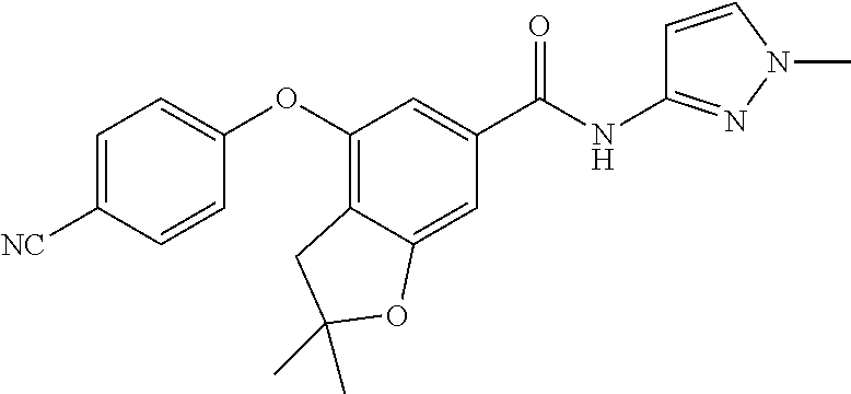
C1=C([NC])C=CC(OC2=C3C(=CC(C(NC4=NN(C)C=C4)=O)=C2)OC(C)(C)C3)=C1
